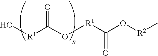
O[R1]C(O[R1]C(O[R2]C)=O)=O
